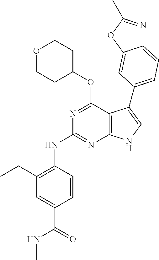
N(C1=NC2=C(C(OC3CCOCC3)=N1)C(C1=CC=C3N=C(C)OC3=C1)=CN2)C1=C(CC)C=C(C(=O)NC)C=C1
